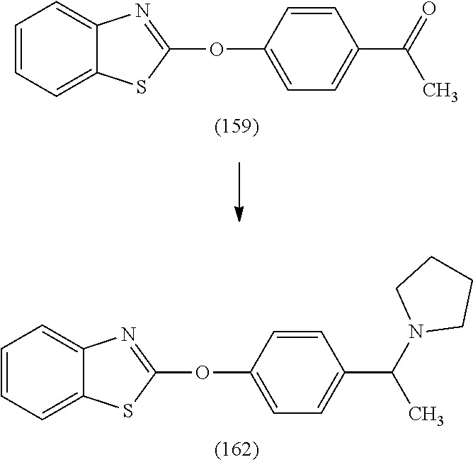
C1=C(OC2=NC3=CC=CC=C3S2)C=CC(C(=O)C)=C1.C1=C(OC2=NC3=CC=CC=C3S2)C=CC(C(N2CCCC2)C)=C1
